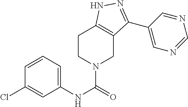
ClC1=CC(NC(=O)N2CCC3=C(C2)C(C2=CN=CN=C2)=NN3)=CC=C1
